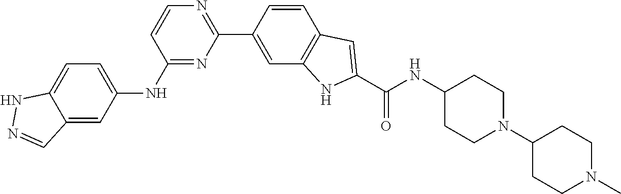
C1=CC(C2=NC=CC(NC3=CC=C4C(=C3)C=NN4)=N2)=CC2=C1C=C(C(NC1CCN(C3CCN(C)CC3)CC1)=O)N2
